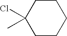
C1CC(C)(Cl)CCC1
